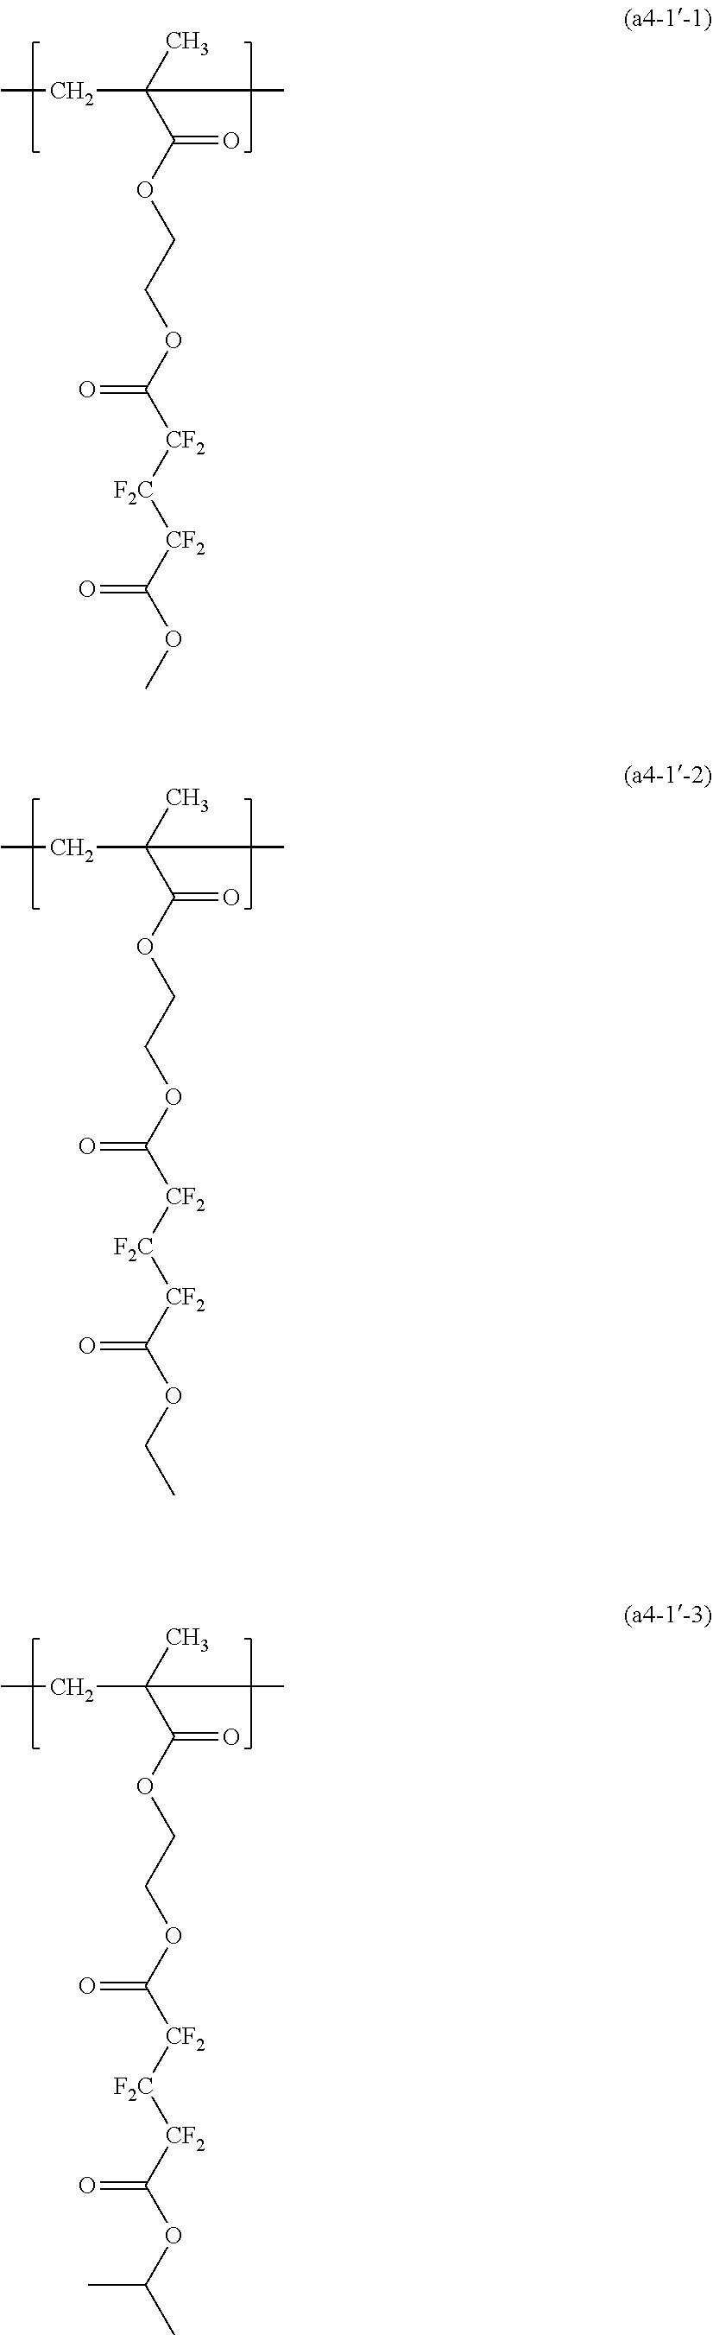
CC(C(OCCOC([CF2][F2C][CF2]C(OCC)=O)=O)=O)(CC)C.CC(C(OCCOC([CF2][F2C][CF2]C(OC(C)C)=O)=O)=O)(CC)C.CC(C(OCCOC([CF2][F2C][CF2]C(OC)=O)=O)=O)(CC)C
